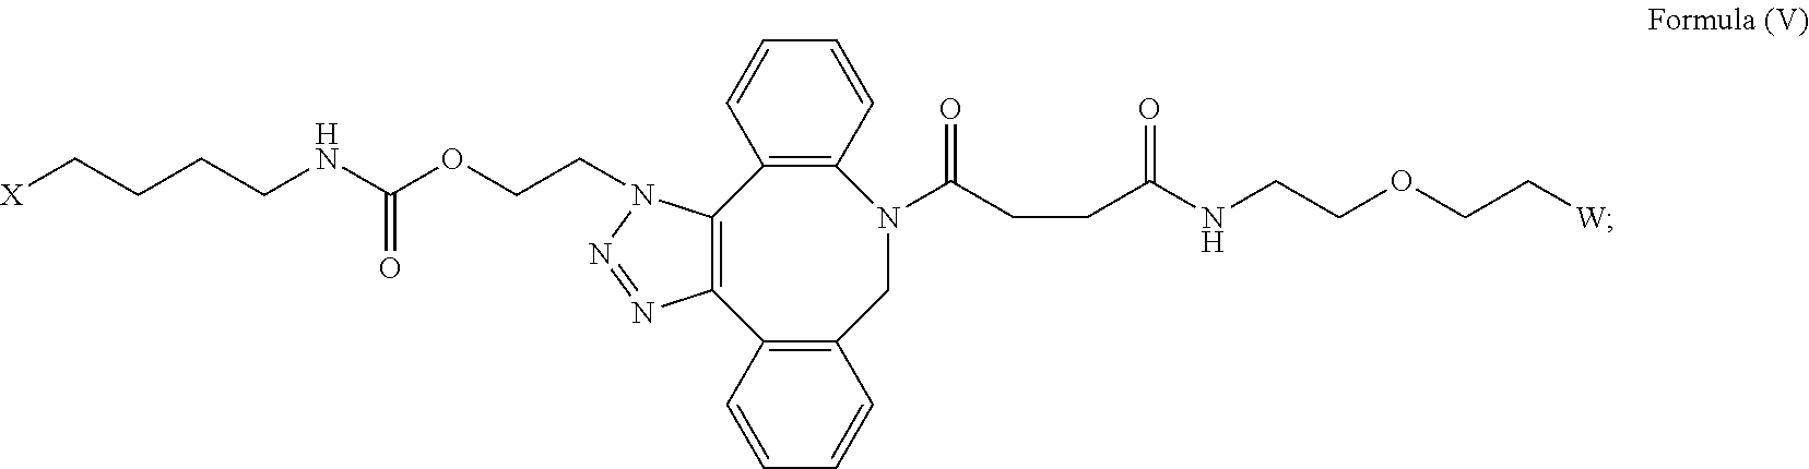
C12=C(C=CC=C1)N(C(CCC(NCCOCC[W])=O)=O)CC1=C(C3=C2N(CCOC(NCCCC[X])=O)N=N3)C=CC=C1
